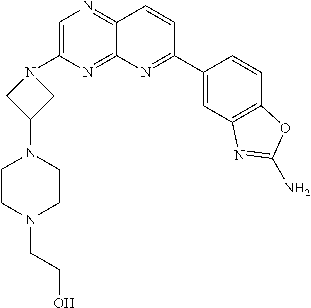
C1=C(N2CC(N3CCN(CCO)CC3)C2)N=C2C(=N1)C=CC(C1=CC3=C(C=C1)OC(N)=N3)=N2
